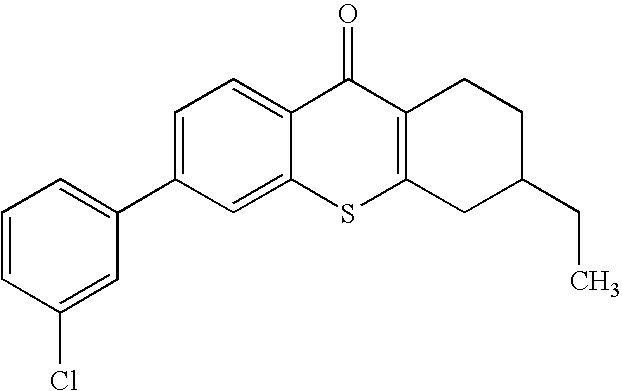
C1(C2=CC=CC(Cl)=C2)=CC=C2C(=C1)SC1=C(C2=O)CCC(CC)C1
